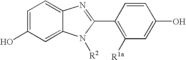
C1=C(O)C=C2C(=C1)N=C(C1=C([R1a])C=C(O)C=C1)N2[R2]
